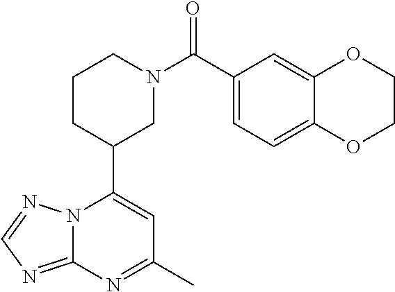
N12C(=NC=N1)N=C(C)C=C2C1CN(C(=O)C2=CC=C3C(=C2)OCCO3)CCC1
